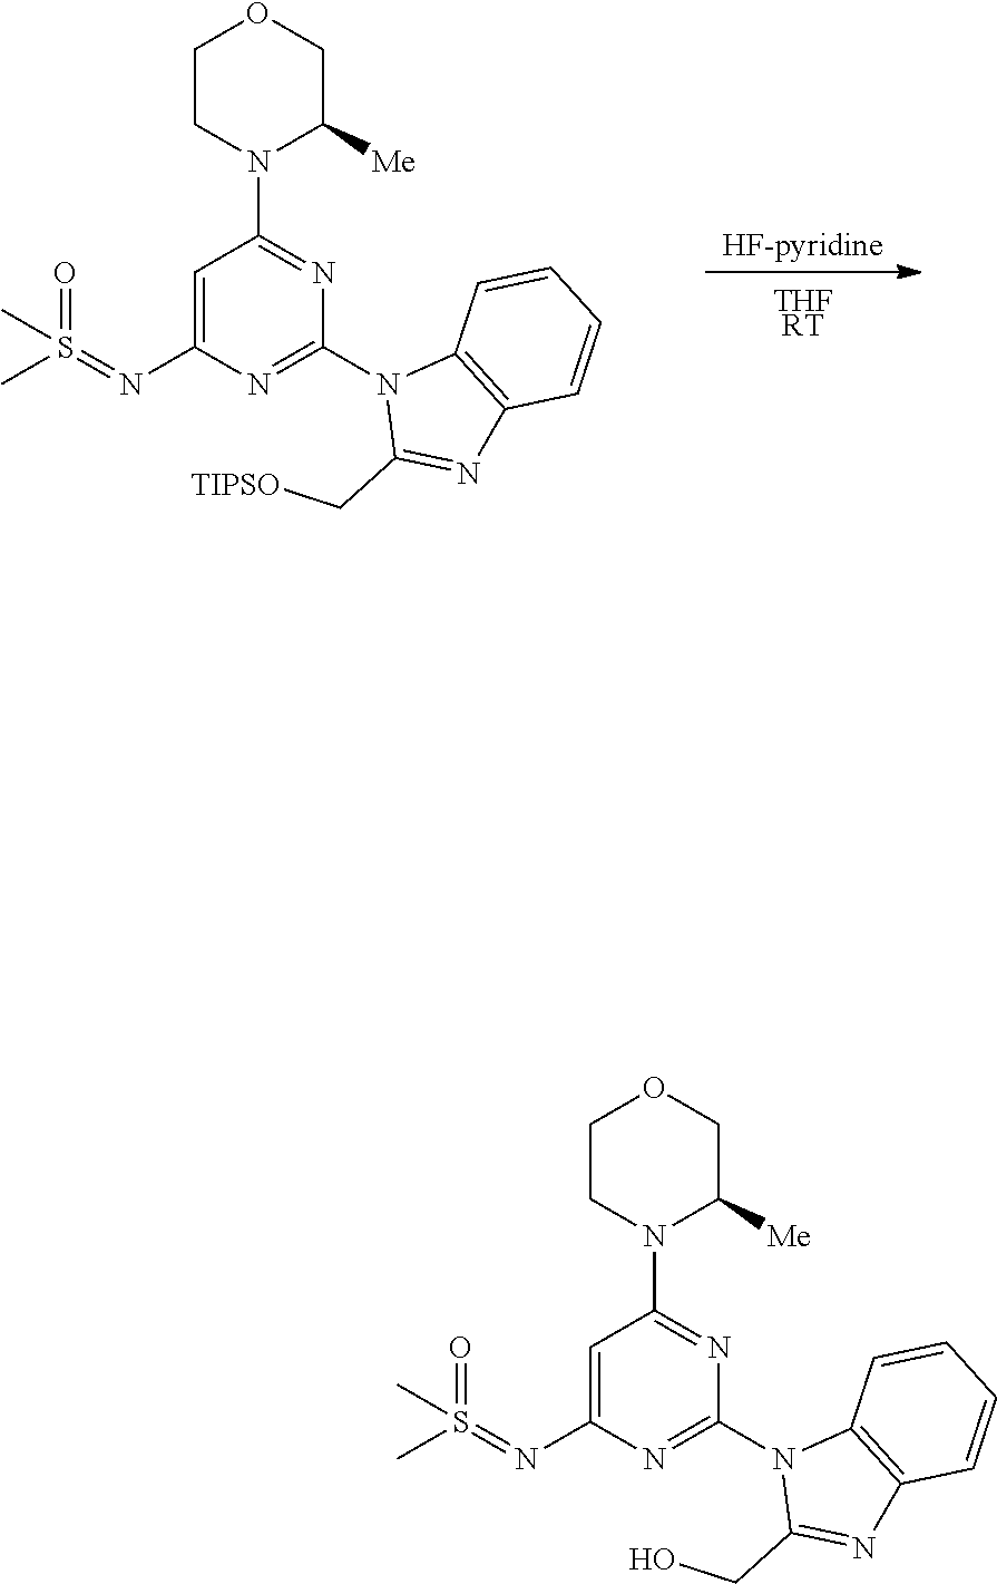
S(C)(=O)(C)=NC1=CC(N2CCOCC2[Me])=NC(N2C(CO)=NC3=C2C=CC=C3)=N1.S(C)(=O)(C)=NC1=CC(N2CCOCC2[Me])=NC(N2C(C[TIPSO])=NC3=C2C=CC=C3)=N1.[THFRT].[HF-pyridine]
